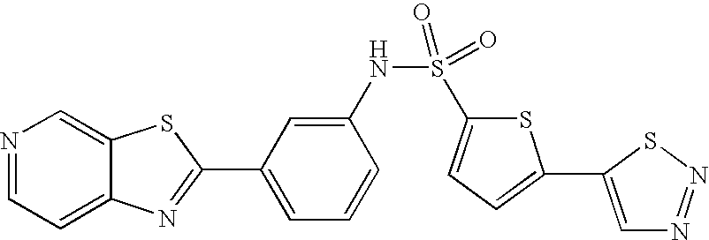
N1=CC=C2C(=C1)SC(C1=CC=CC(NS(=O)(=O)C3=CC=C(C4=CN=NS4)S3)=C1)=N2
